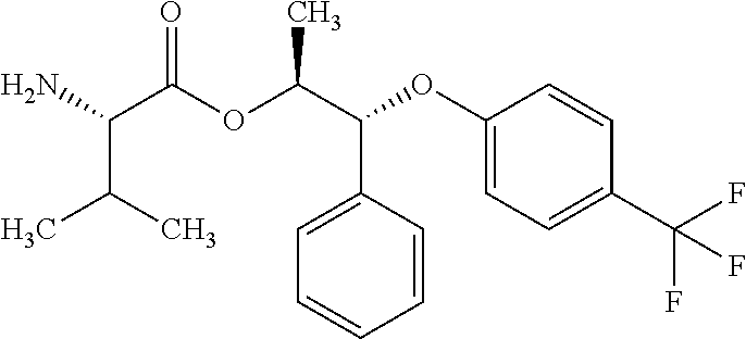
C(C(C(=O)OC(C(C1=CC=CC=C1)OC1=CC=C(C(F)(F)F)C=C1)C)N)(C)C
